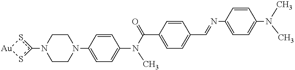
C1CN(C2=CC=C(N(C(C3=CC=C(C=NC4=CC=C(N(C)C)C=C4)C=C3)=O)C)C=C2)CCN1c1s[Au]s1
